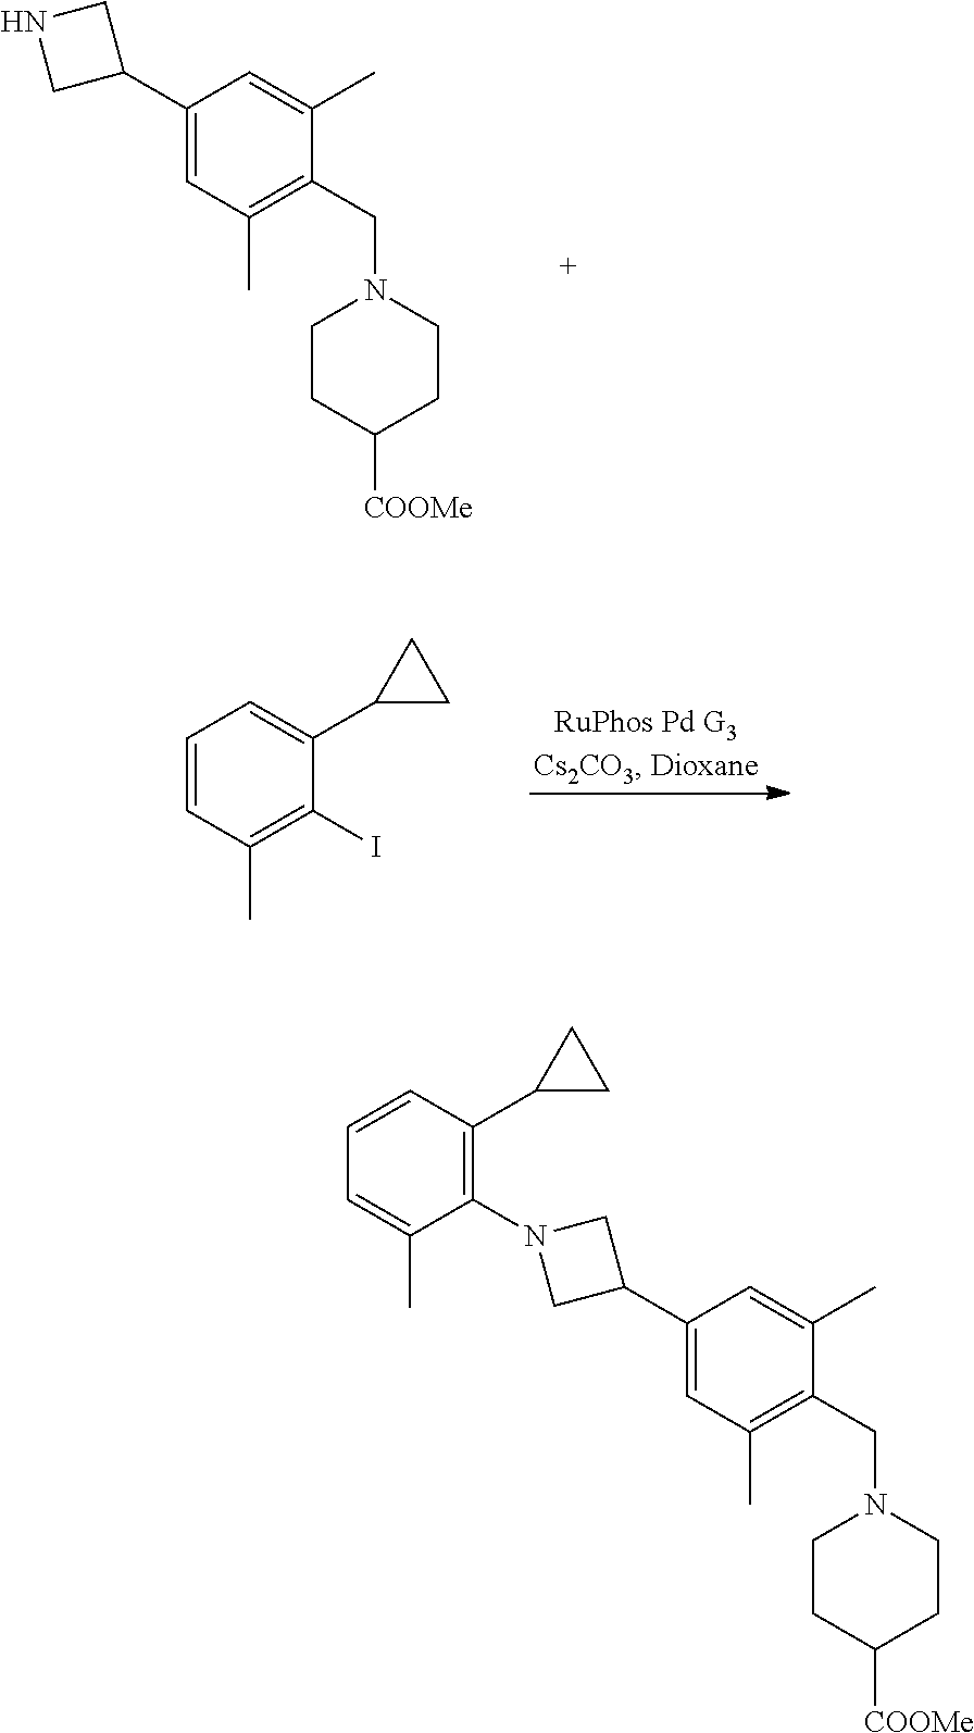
C1(C2CNC2)=CC(C)=C(CN2CCC([COOMe])CC2)C(C)=C1.C1=CC(C)=C(I)C(C2CC2)=C1.C1(C2CN(C3=C(C4CC4)C=CC=C3C)C2)=CC(C)=C(CN2CCC([COOMe])CC2)C(C)=C1
